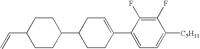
C1(F)=C(F)C(C2=CCC(C3CCC(C=C)CC3)CC2)=CC=C1[C5H11]
